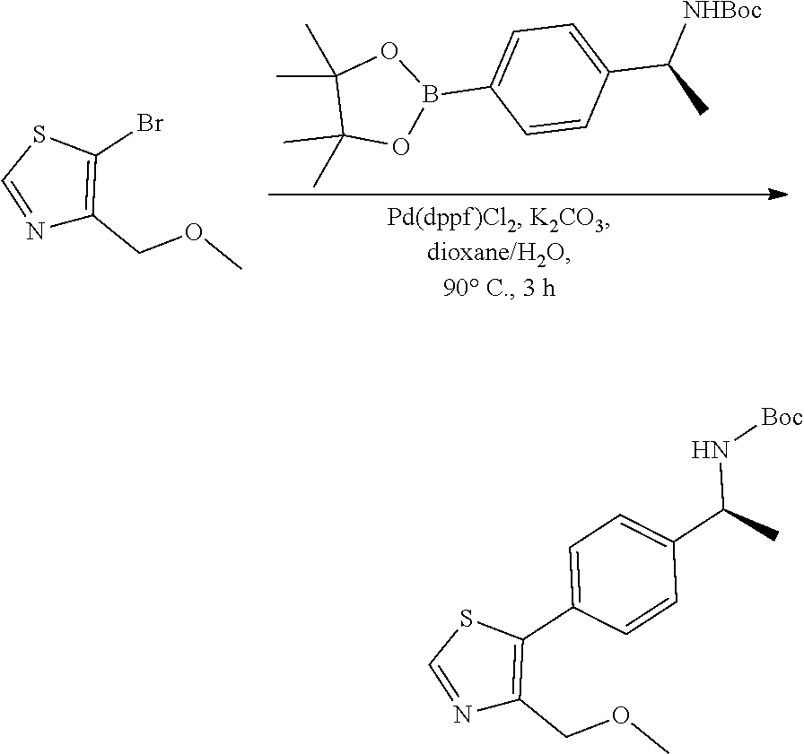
C1=CC(C(C)[NHBoc])=CC=C1B1OC(C)(C)C(C)(C)O1.N1=CSC(Br)=C1COC.N1=CSC(C2=CC=C(C(C)N[Boc])C=C2)=C1COC
